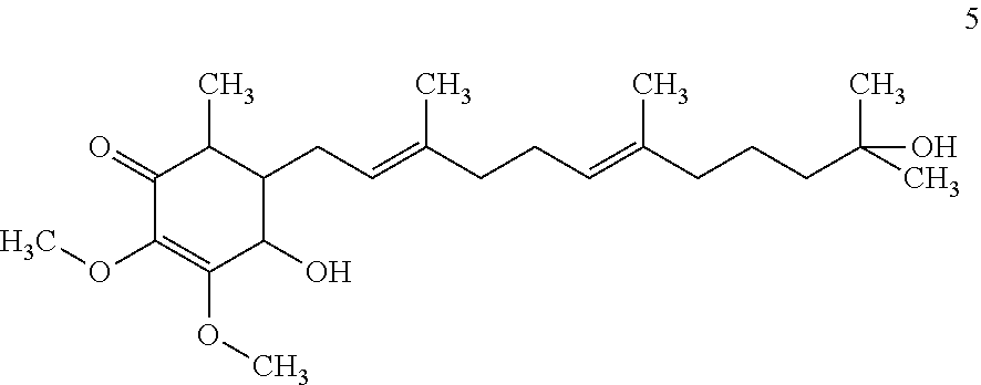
C1(=O)C(OC)=C(OC)C(O)C(CC=C(CCC=C(CCCC(C)(C)O)C)C)C1C
